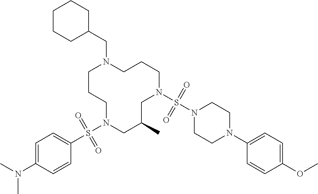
C1CCN(S(C2=CC=C(N(C)C)C=C2)(=O)=O)CC(C)CN(S(N2CCN(C3=CC=C(OC)C=C3)CC2)(=O)=O)CCCN1CC1CCCCC1
